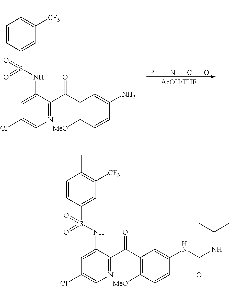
C1(Cl)=CN=C(C(C2=C([MeO])C=CC(N)=C2)=O)C(NS(=O)(=O)C2=CC([CF3])=C(C)C=C2)=C1.[iPr]N=C=O.C1(Cl)=CN=C(C(C2=C([MeO])C=CC(NC(=O)NC(C)C)=C2)=O)C(NS(=O)(=O)C2=CC([CF3])=C(C)C=C2)=C1
